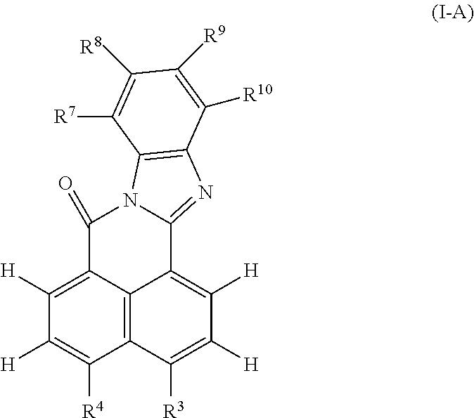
C1([H])=C([R4])C2=C3C(=C1[H])C(=O)N1C(=NC4=C1C([R7])=C([R8])C([R9])=C4[R10])C3=C([H])C([H])=C2[R3]
